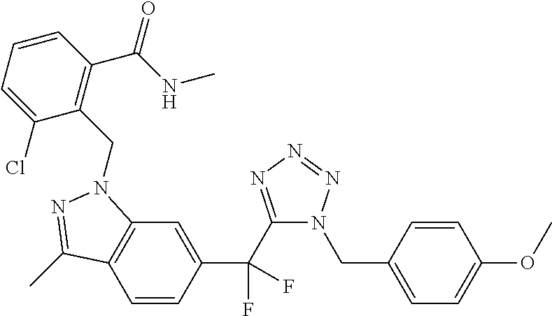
C1=CC(C(C2=NN=NN2CC2=CC=C(OC)C=C2)(F)F)=CC2=C1C(C)=NN2CC1=C(C(NC)=O)C=CC=C1Cl
